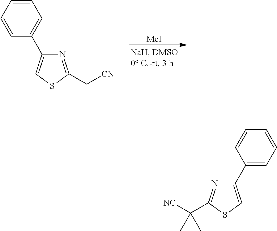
[MeI].N1=C(C[CN])SC=C1C1=CC=CC=C1.N1=C(C([NC])(C)C)SC=C1C1=CC=CC=C1
